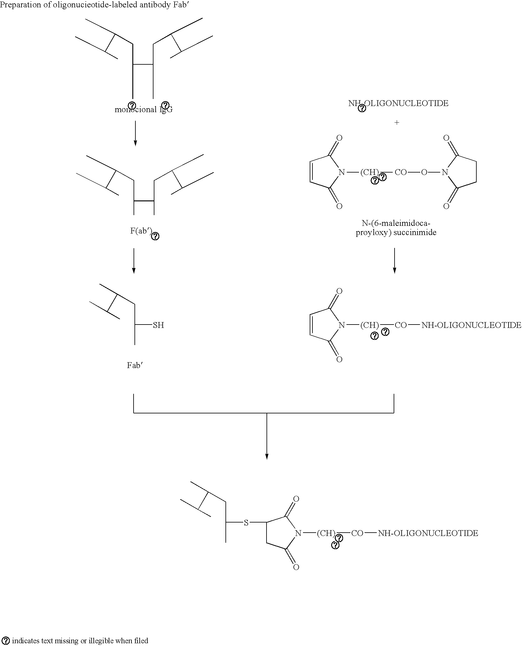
C1(SC(C)CC(C)C(C)C)CC(=O)N([(CH)][CO][NH-OLIGONUCLEOTIDE])C1=O.C1=CC(=O)N([(CH)][CO][NH-OLIGONUCLEOTIDE])C1=O.SC(C)CC(C)C(C)C.C1=CC(=O)NC1=O.[CO].O.C1CC(=O)NC1=O.[(CH)].C(C(C)CC(C)C(C)C)(C)CC(C)C(C)C.C(C(C)CC(C)C(C)C)(C)CC(C)C(C)C
